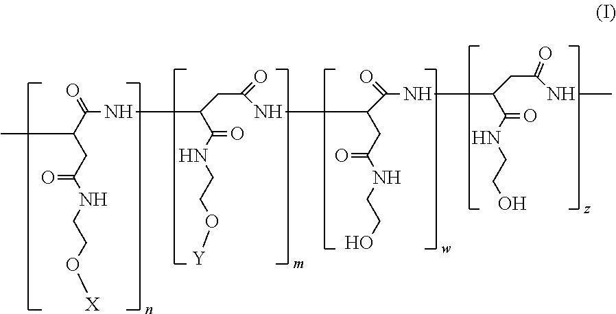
C(C(CC(NCCO[X])=O)C)(NC(CC(NC(CC(NCCO)=O)C(NC(C(NCCO)=O)CC(NC)=O)=O)=O)C(NCCO[Y])=O)=O
